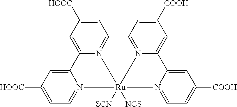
C12=CC([HOOC])=CC=N1[Ru]1([SCN])([NCS])(N3=CC=C([HOOC])C=C23)N2=CC=C([COOH])C=C2C2=CC([COOH])=CC=N21
